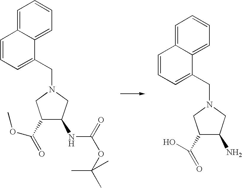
C1(N)C(C(O)=O)CN(CC2=CC=CC3=CC=CC=C23)C1.C1(NC(OC(C)(C)C)=O)C(C(=O)OC)CN(CC2=CC=CC3=CC=CC=C23)C1
